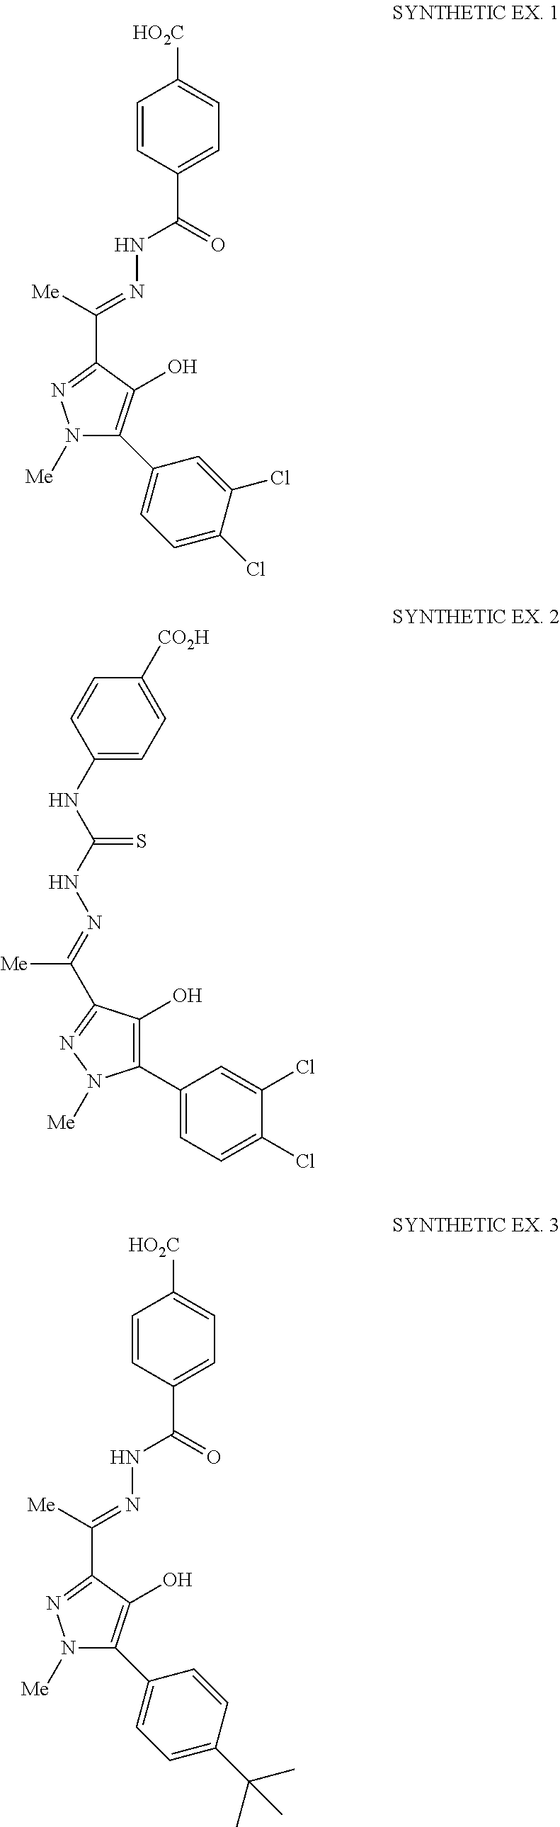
N1([Me])C(C2=CC=C(Cl)C(Cl)=C2)=C(O)C(C([Me])=NNC(C2=CC=C([HO2C])C=C2)=O)=N1.C1=C([CO2H])C=CC(NC(NN=C([Me])C2=NN([Me])C(C3=CC=C(Cl)C(Cl)=C3)=C2O)=S)=C1.N1([Me])C(C2=CC=C(C(C)(C)C)C=C2)=C(O)C(C([Me])=NNC(C2=CC=C([HO2C])C=C2)=O)=N1
